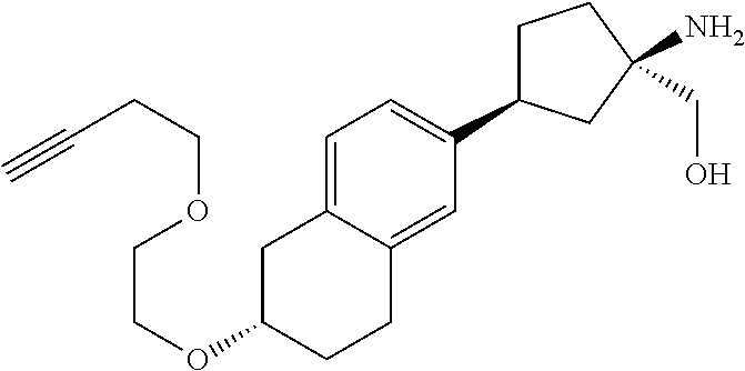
O(C1CCC2=CC(C3CCC(N)(CO)C3)=CC=C2C1)CCOCCC#C
